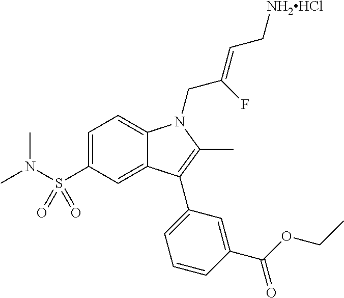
C1=C(S(N(C)C)(=O)=O)C=C2C(=C1)N(CC(=CC[NH2HCl])F)C(C)=C2C1=CC=CC(C(OCC)=O)=C1
